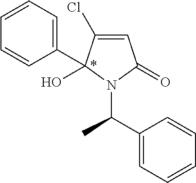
C1=C(Cl)C(O)(C2=CC=CC=C2)N(C(C2=CC=CC=C2)C)C1=O
